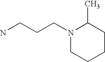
N1(CCCN)CCCCC1C
